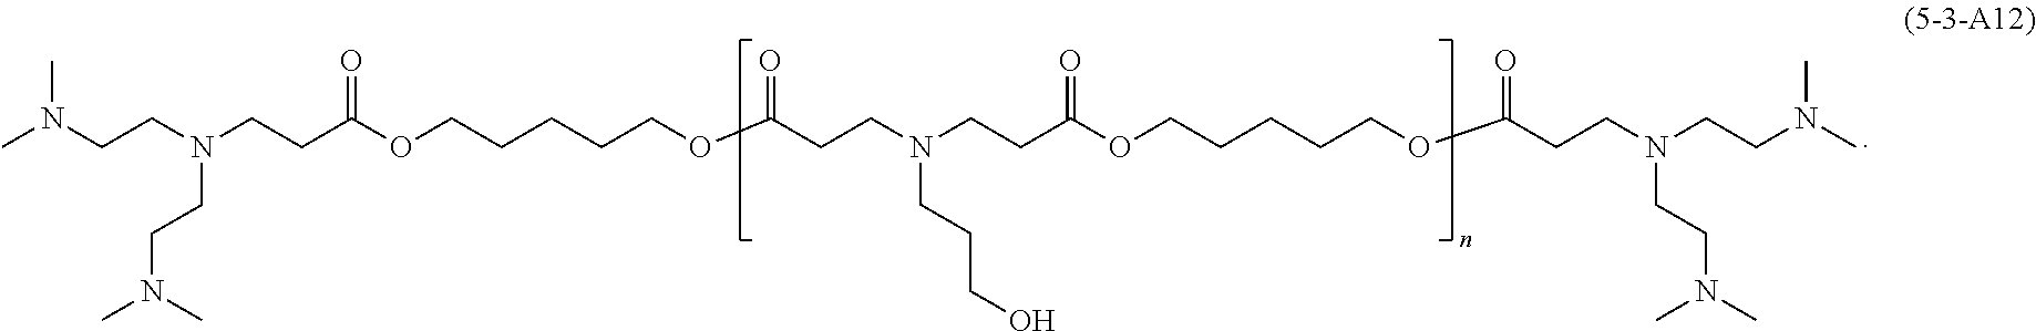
CN(CCN(CCC(OCCCCCOC(CCN(CCC(OCCCCCOC(CCN(CCN(C)C)CCN(C)C)=O)=O)CCCO)=O)=O)CCN(C)C)C
